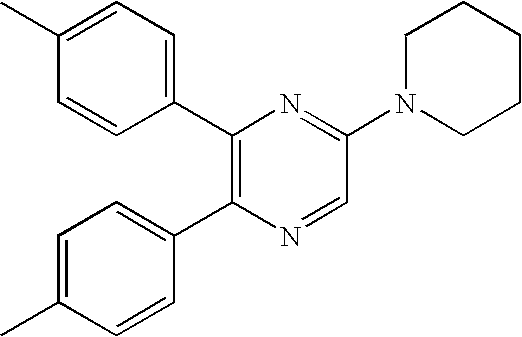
C1(C2=C(C3=CC=C(C)C=C3)N=CC(N3CCCCC3)=N2)=CC=C(C)C=C1
